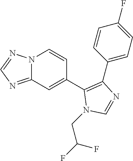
C1(C2=CC3=NC=NN3C=C2)=C(C2=CC=C(F)C=C2)N=CN1CC(F)F
